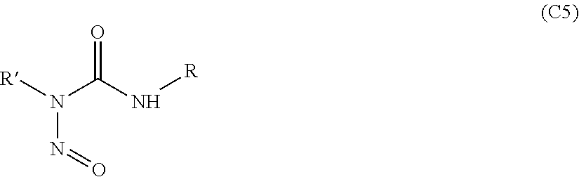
[R]N(N=O)C(=O)N[R]
